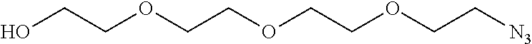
OCCOCCOCCOCC[N3]
